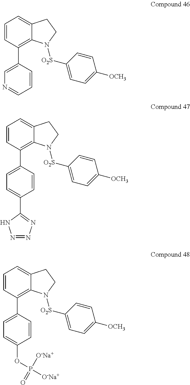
C1=CC(C2=CN=CC=C2)=C2C(=C1)CCN2[O2S]C1=CC=C([OCH3])C=C1.C1=CC(C2=CC=C(C3=NN=NN3)C=C2)=C2C(=C1)CCN2[O2S]C1=CC=C([OCH3])C=C1.C1=CC(C2=CC=C(OP([O-Na+])([O-Na+])=O)C=C2)=C2C(=C1)CCN2[O2S]C1=CC=C([OCH3])C=C1
